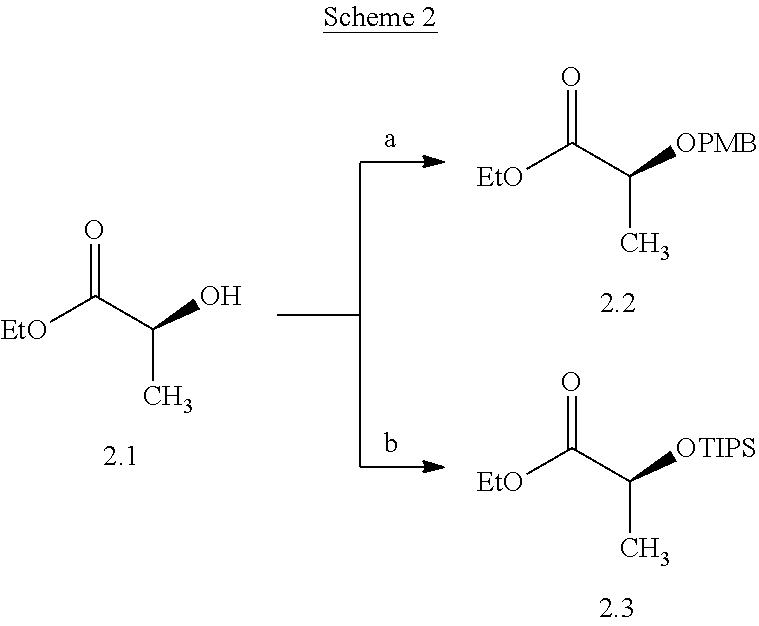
[EtO]C(C(O)C)=O.[EtO]C(C([OPMB])C)=O.[EtO]C(C([OTIPS])C)=O
